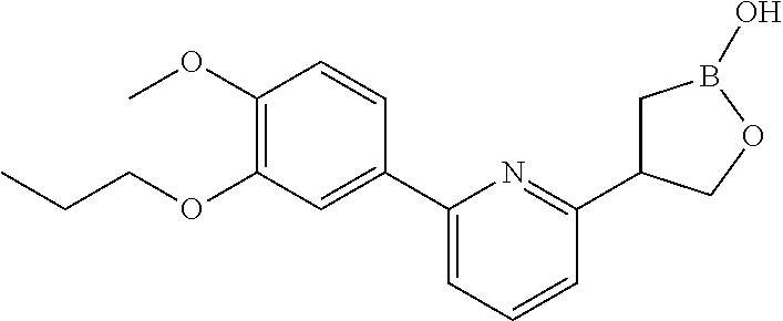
C1(C2=CC=CC(C3CB(O)OC3)=N2)=CC(OCCC)=C(OC)C=C1
